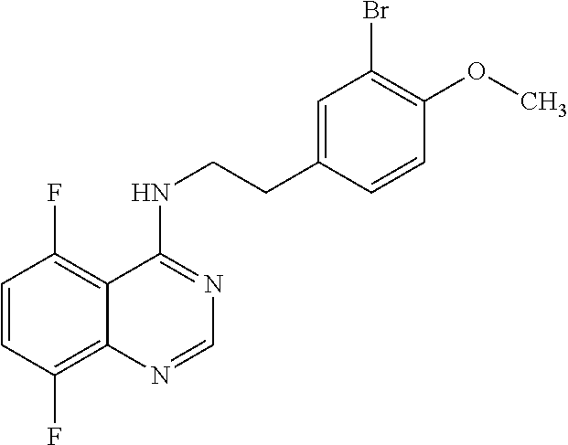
C1=CC(F)=C2C(=C1F)C(NCCC1=CC(Br)=C(OC)C=C1)=NC=N2
